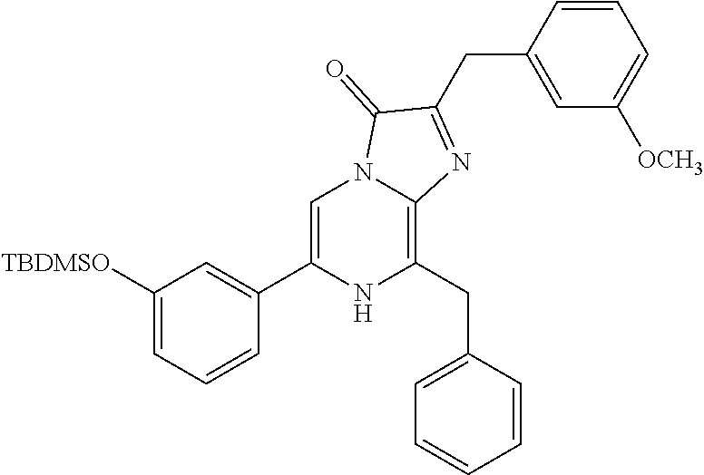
C1([TBDMSO])=CC=CC(C2=CN3C(=C(CC4=CC=CC=C4)N2)N=C(CC2=CC([OCH3])=CC=C2)C3=O)=C1
